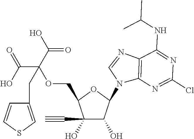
C1(C#C)(O)C(O)C(N2C3=C(N=C2)C(NC(C)C)=NC(Cl)=N3)OC1COC(CC1=CSC=C1)(C(=O)O)C(=O)O
